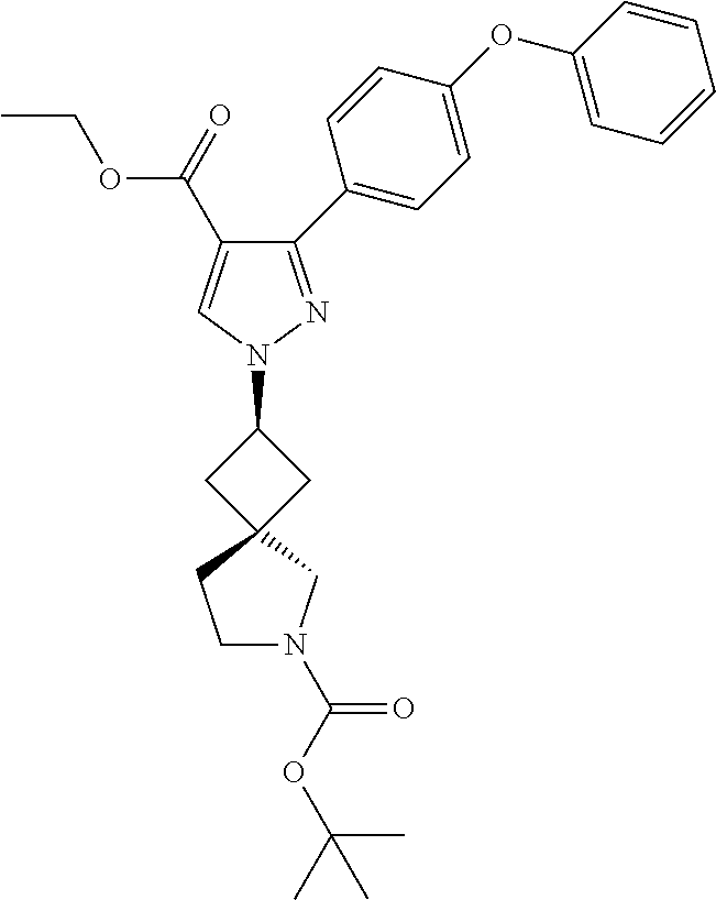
C1(N2N=C(C3=CC=C(OC4=CC=CC=C4)C=C3)C(C(OCC)=O)=C2)CC2(C1)CCN(C(OC(C)(C)C)=O)C2
